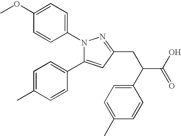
N1(C2=CC=C(OC)C=C2)C(C2=CC=C(C)C=C2)=CC(CC(C2=CC=C(C)C=C2)C(=O)O)=N1
